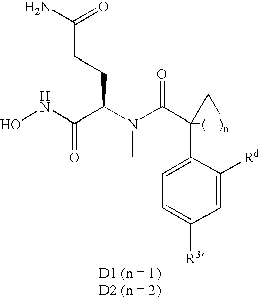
ONC(C(N(C(C1(C2=CC=C([R3])C=C2[Rd])[(   )n]C1)=O)C)CCC(N)=O)=O
